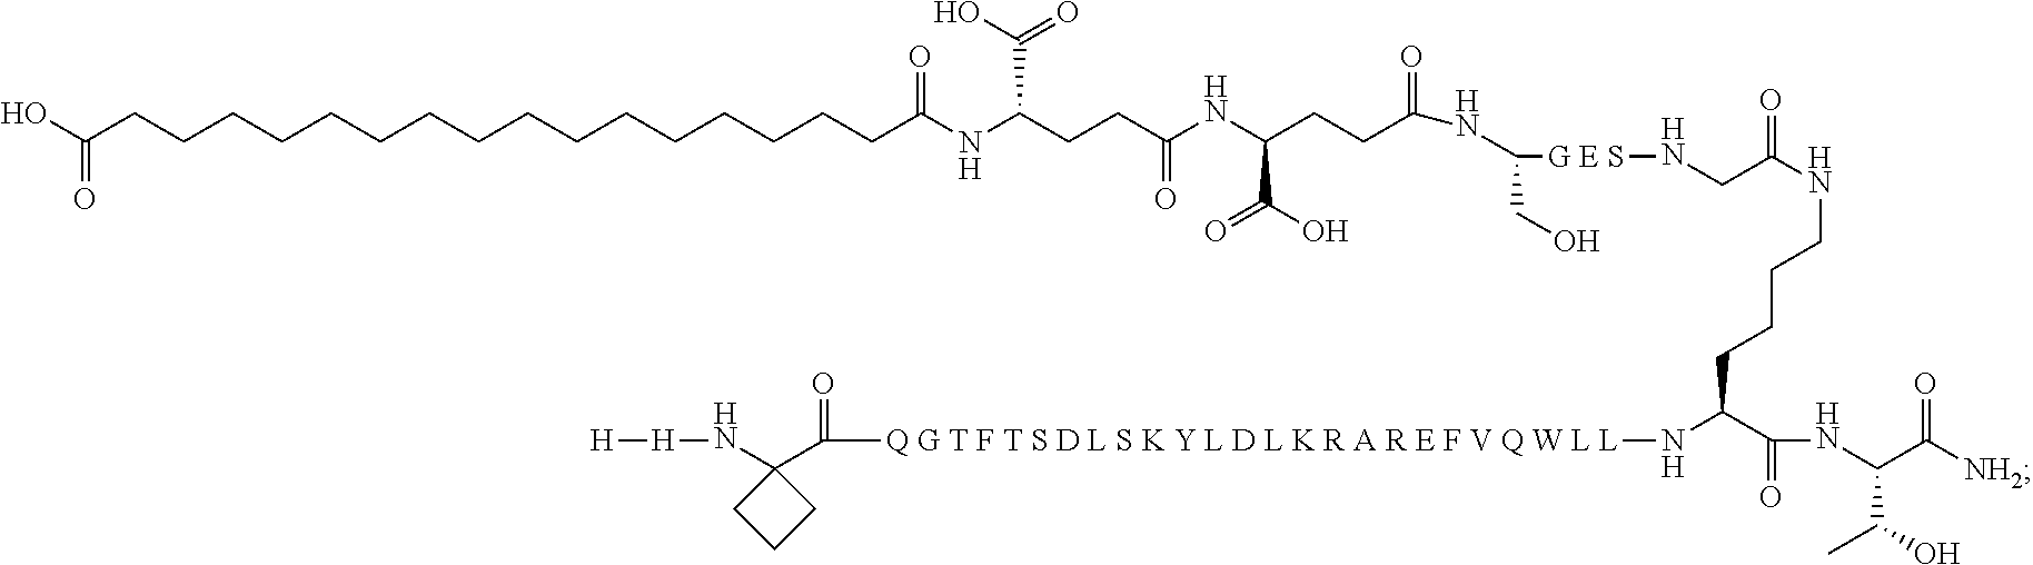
C(C(NCCCCC(C(NC(C([NH2])=O)C(O)C)=O)N[Q G T F T S D L S K Y L D L K R A R E F V Q W L L]C(C1(N[H][H])CCC1)=O)=O)N[G E S]C(NC(CCC(NC(CCC(NC(CCCCCCCCCCCCCCCCC(O)=O)=O)C(O)=O)=O)C(O)=O)=O)CO
